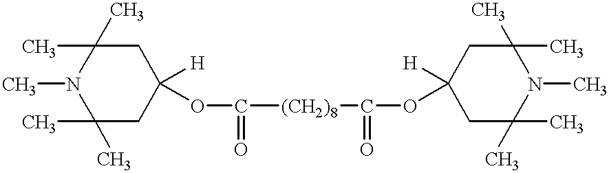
C1(C)(C)CC([H])(OC([(CH2)8]C(OC2([H])CC(C)(C)N(C)C(C)(C)C2)=O)=O)CC(C)(C)N1C
